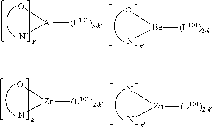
[Al]([(L101)3-k])(O)N.[Be](O)(N)[(L101)2-k].[Zn](N)(N)[(L101)2-k].[Zn](O)(N)[(L101)2-k]
